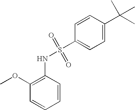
C1=CC(NS(=O)(=O)C2=CC=C(C(C)(C)C)C=C2)=C(OC)C=C1
